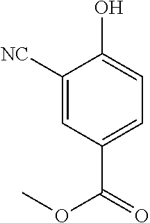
C1([NC])=CC(C(=O)OC)=CC=C1O
